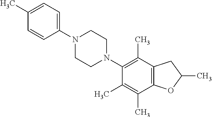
C1(C)=CC=C(N2CCN(C3=C(C)C4=C(C(C)=C3C)OC(C)C4)CC2)C=C1
